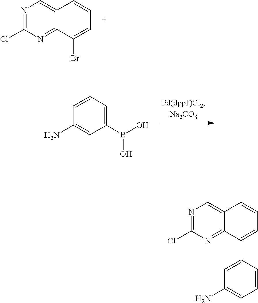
N1=C(Cl)N=C2C(=C1)C=CC=C2Br.C1=CC=C(B(O)O)C=C1N.N1=C(Cl)N=C2C(=C1)C=CC=C2C1=CC(N)=CC=C1
